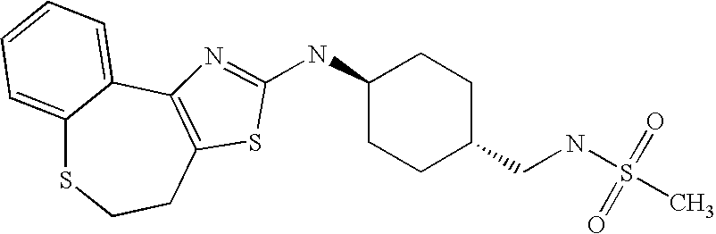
C12=CC=CC=C1C1=C(CCS2)SC(NC2CCC(CNS(C)(=O)=O)CC2)=N1
